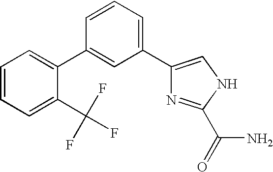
C1=C(C2=CC(C3=CNC(C(=O)N)=N3)=CC=C2)C(C(F)(F)F)=CC=C1
